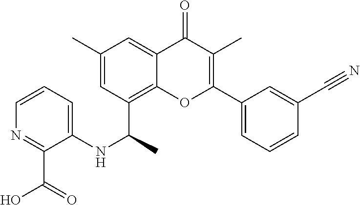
C1(C#N)=CC(C2=C(C)C(=O)C3=CC(C)=CC(C(NC4=CC=CN=C4C(=O)O)C)=C3O2)=CC=C1
